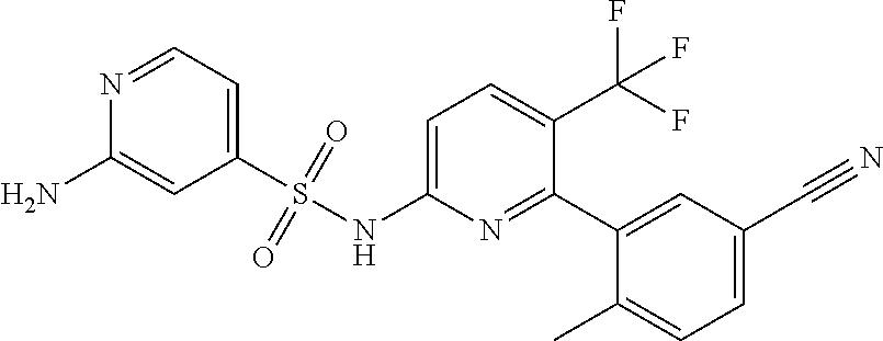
C1=C(NS(C2=CC=NC(N)=C2)(=O)=O)N=C(C2=CC(C#N)=CC=C2C)C(C(F)(F)F)=C1
